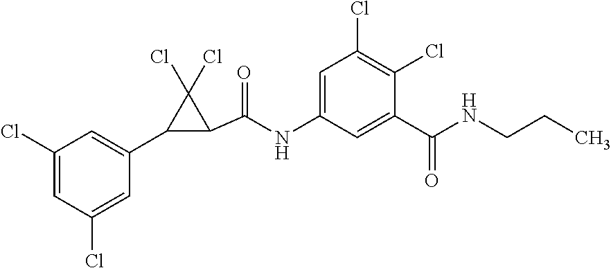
C1(Cl)=CC(Cl)=CC(C2C(C(=O)NC3=CC(Cl)=C(Cl)C(C(=O)NCCC)=C3)C2(Cl)Cl)=C1
